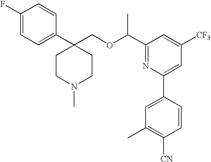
C1(F)=CC=C(C2(COC(C3=NC(C4=CC(C)=C([CN])C=C4)=CC([CF3])=C3)C)CCN(C)CC2)C=C1
